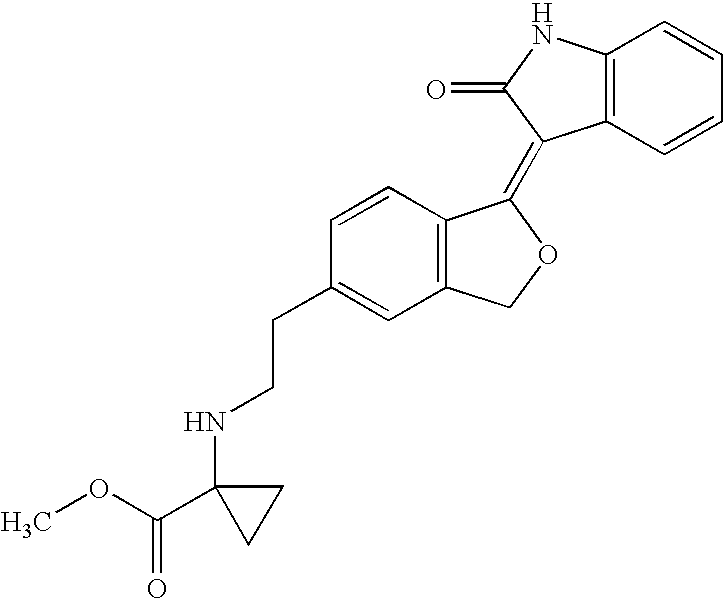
C1=CC(CCNC2(C(OC)=O)CC2)=CC2=C1C(=C1C3=C(NC1=O)C=CC=C3)OC2
